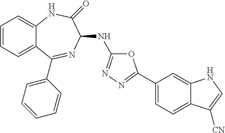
C1=CC=C2C(=C1)NC(=O)C(NC1=NN=C(C3=CC=C4C(=C3)NC=C4[CN])O1)N=C2C1=CC=CC=C1
